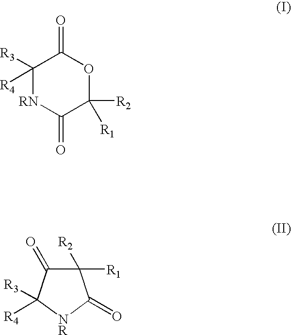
C1([R3])([R4])[RN]C(=O)C([R2])([R1])OC1=O.C1([R2])([R1])C(=O)C([R4])([R3])[NR]C1=O
